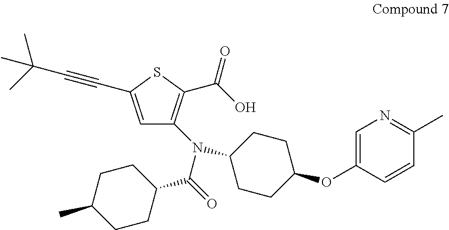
C1=C(C#CC(C)(C)C)SC(C(=O)O)=C1N(C(=O)C1CCC(C)CC1)C1CCC(OC2=CN=C(C)C=C2)CC1
